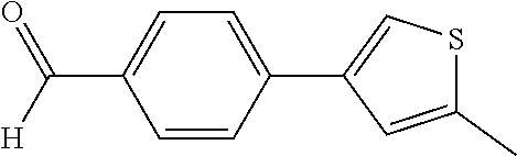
C1=CC(C2=CSC(C)=C2)=CC=C1C(=O)[H]
